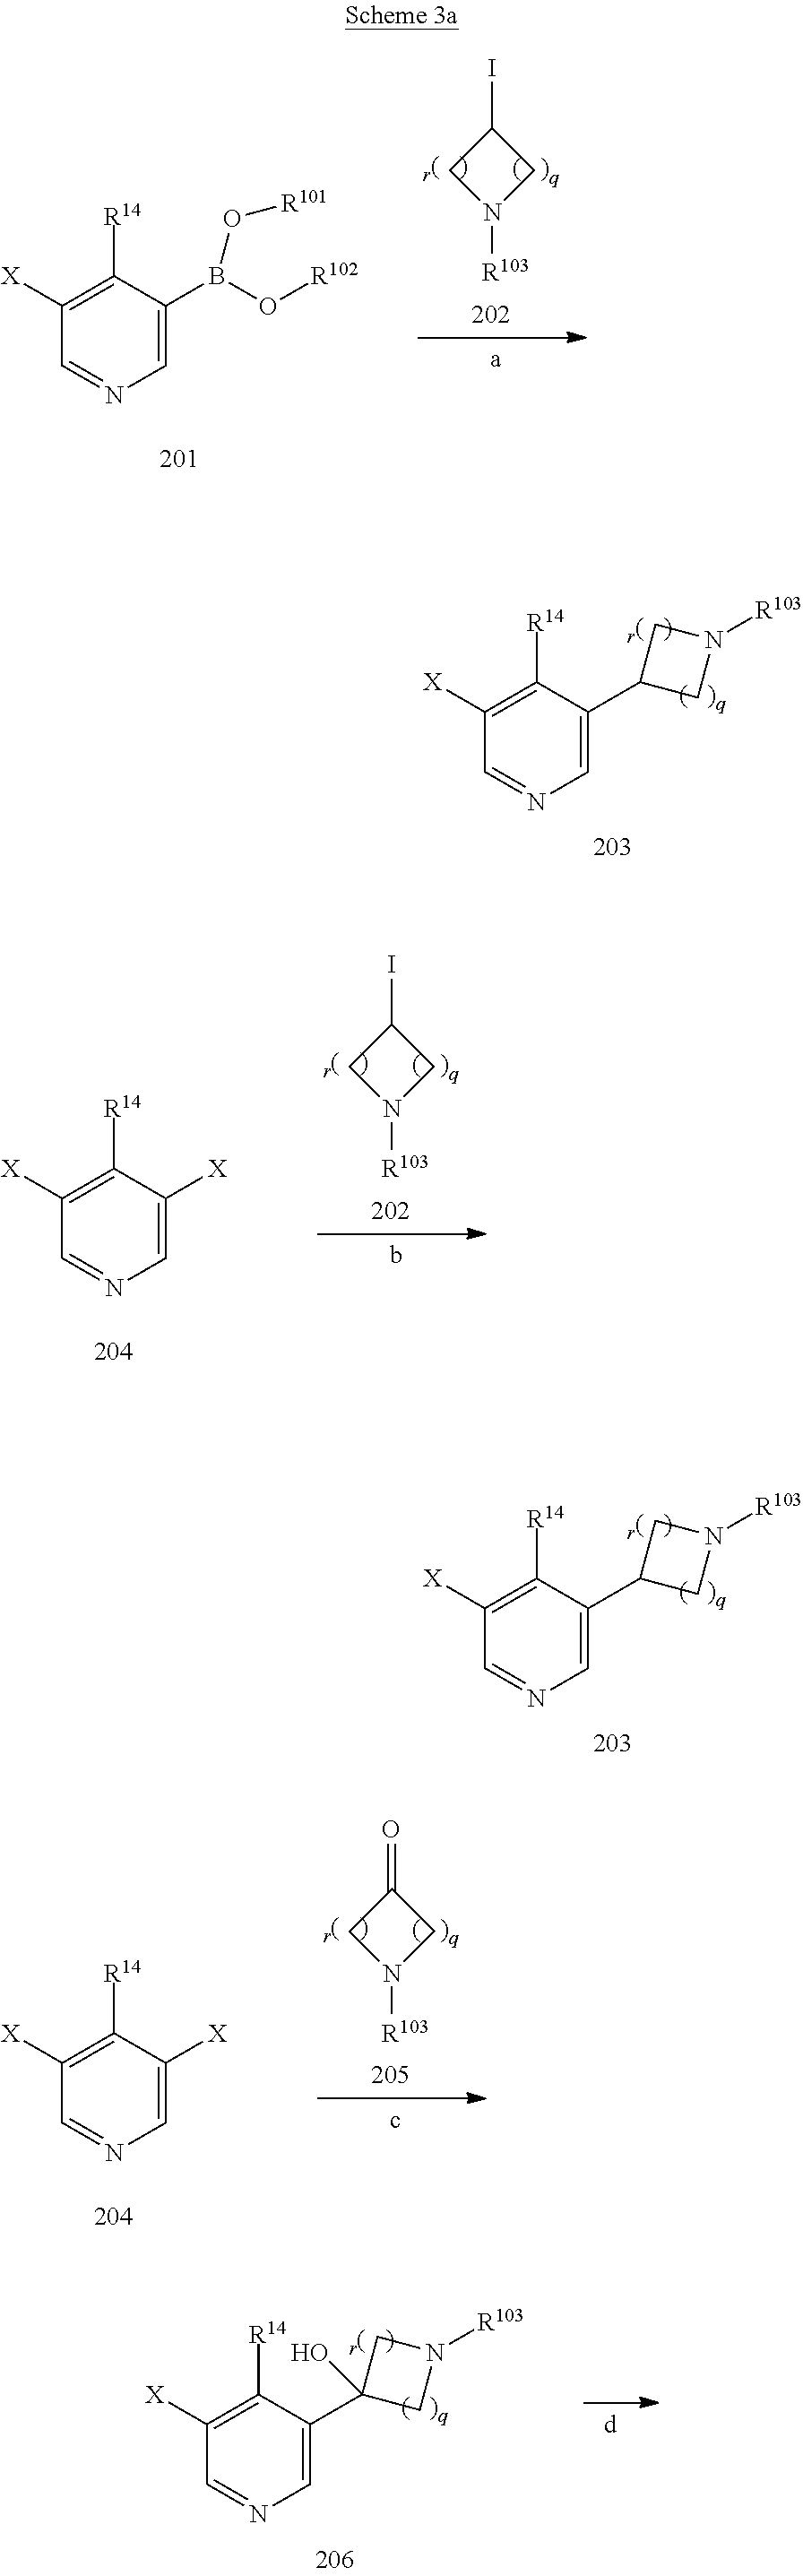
C1=C(B(O[R102])O[R101])C([R14])=C([X])C=N1.C1N([R103])CC1I.C1=C(C2CN([R103])C2)C([R14])=C([X])C=N1.C1N([R103])CC1I.C1=C([X])C([R14])=C([X])C=N1.C1=C(C2CN([R103])C2)C([R14])=C([X])C=N1.C1N([R103])CC1=O.C1=C([X])C([R14])=C([X])C=N1.C1=C(C2(O)CN([R103])C2)C([R14])=C([X])C=N1
